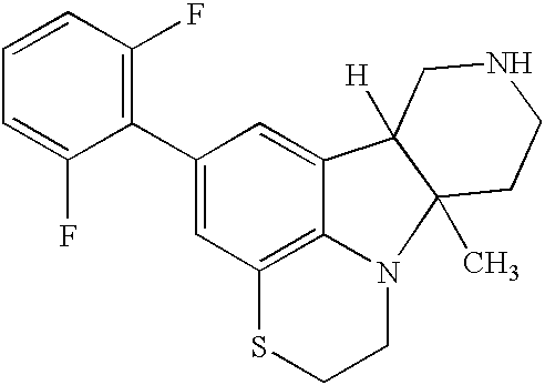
C12=C3N(CCS1)C1(C)C([H])(C3=CC(C3=C(F)C=CC=C3F)=C2)CNCC1
